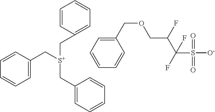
C1=CC(C[S+](CC2=CC=CC=C2)CC2=CC=CC=C2)=CC=C1.O(CC(C(S([O-])(=O)=O)(F)F)F)CC1=CC=CC=C1
